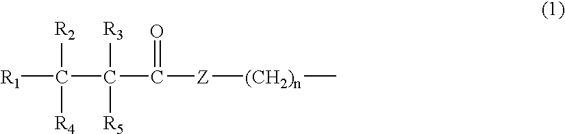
[R1]C([R2])([R4])C([R3])([R5])C(=O)[Z][(CH2)n]C
